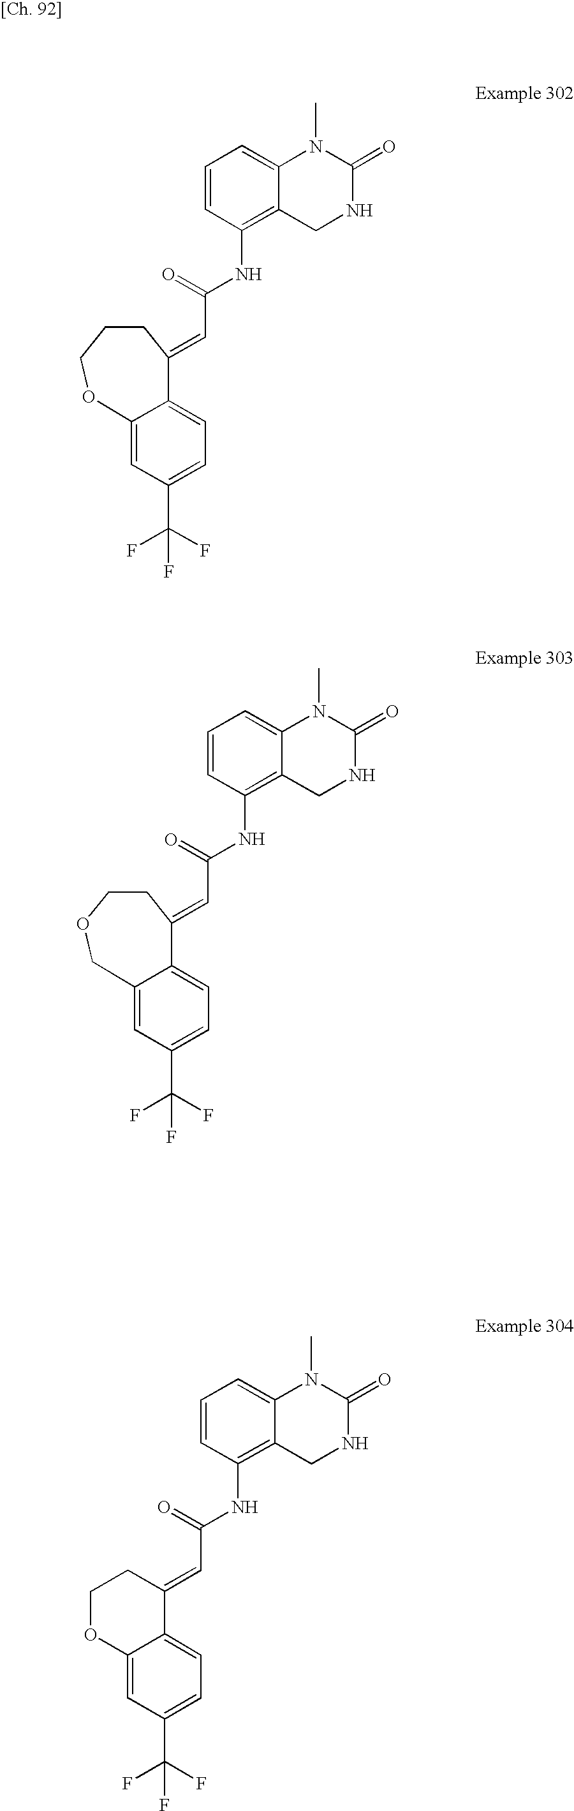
C(NC1=C2C(=CC=C1)N(C)C(=O)NC2)(=O)C=C1C2=CC=C(C(F)(F)F)C=C2OCCC1.C(NC1=C2C(=CC=C1)N(C)C(=O)NC2)(=O)C=C1C2=CC=C(C(F)(F)F)C=C2COCC1.C(NC1=C2C(=CC=C1)N(C)C(=O)NC2)(=O)C=C1C2=CC=C(C(F)(F)F)C=C2OCC1
